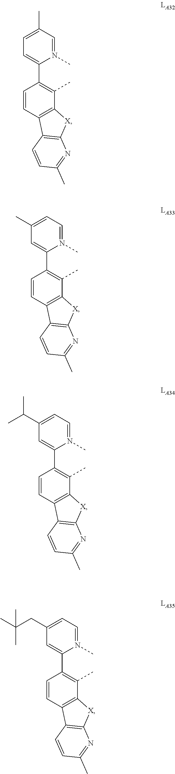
N1(C)=CC(C)=CC=C1C1=C(C)C2=C(C=C1)C1=C([X]2)N=C(C)C=C1.N1(C)=CC=C(C)C=C1C1=C(C)C2=C(C=C1)C1=C([X]2)N=C(C)C=C1.N1(C)=CC=C(C(C)C)C=C1C1=C(C)C2=C(C=C1)C1=C([X]2)N=C(C)C=C1.N1(C)=CC=C(CC(C)(C)C)C=C1C1=C(C)C2=C(C=C1)C1=C([X]2)N=C(C)C=C1
